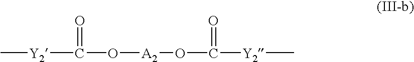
C[Y2]C(O[A2]OC([Y2]C)=O)=O
